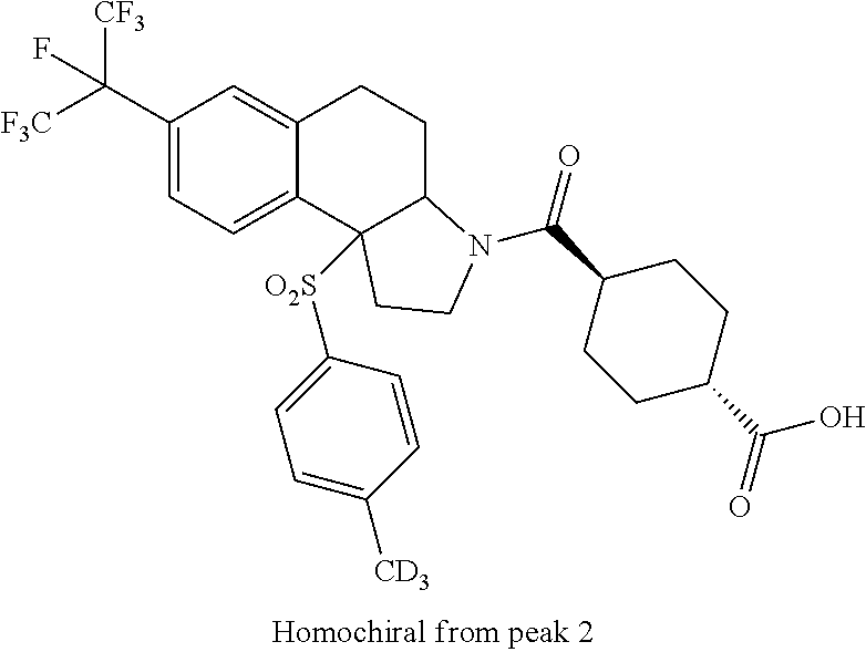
C1(C([F3C])([CF3])F)=CC=C2C(=C1)CCC1C2([O2S]C2=CC=C([CD3])C=C2)CCN1C(C1CCC(C(=O)O)CC1)=O
